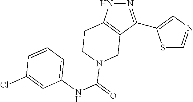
S1C=NC=C1C1=NNC2=C1CN(C(NC1=CC=CC(Cl)=C1)=O)CC2
